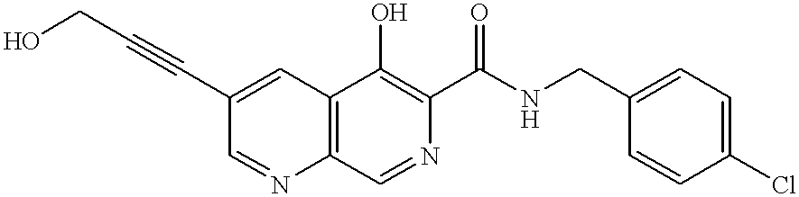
C12=C(C=C(C#CCO)C=N1)C(O)=C(C(NCC1=CC=C(Cl)C=C1)=O)N=C2
